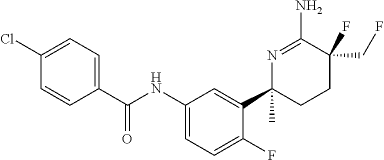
C(NC1=CC=C(F)C(C2(C)CCC(CF)(F)C(N)=N2)=C1)(=O)C1=CC=C(Cl)C=C1
